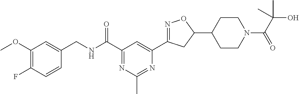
C1(OC)=C(F)C=CC(CNC(C2=NC(C)=NC(C3=NOC(C4CCN(C(C(O)(C)C)=O)CC4)C3)=C2)=O)=C1
